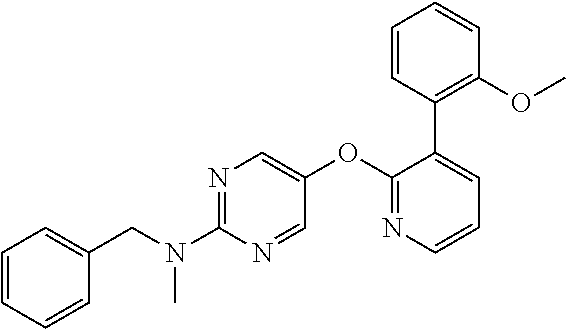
N1=C(N(CC2=CC=CC=C2)C)N=CC(OC2=NC=CC=C2C2=C(OC)C=CC=C2)=C1
